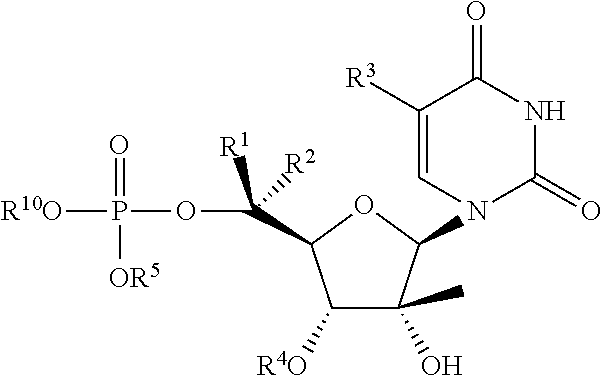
C1([R4O])C(O)(C)C(N2C(=O)NC(=O)C([R3])=C2)OC1C(OP([R10O])(=O)[OR5])([R1])[R2]
